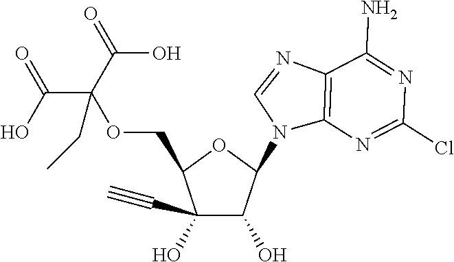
C1(C#C)(O)C(O)C(N2C3=C(N=C2)C(N)=NC(Cl)=N3)OC1COC(CC)(C(=O)O)C(O)=O
